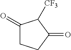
C1(=O)CCC(=O)C1[CF3]
